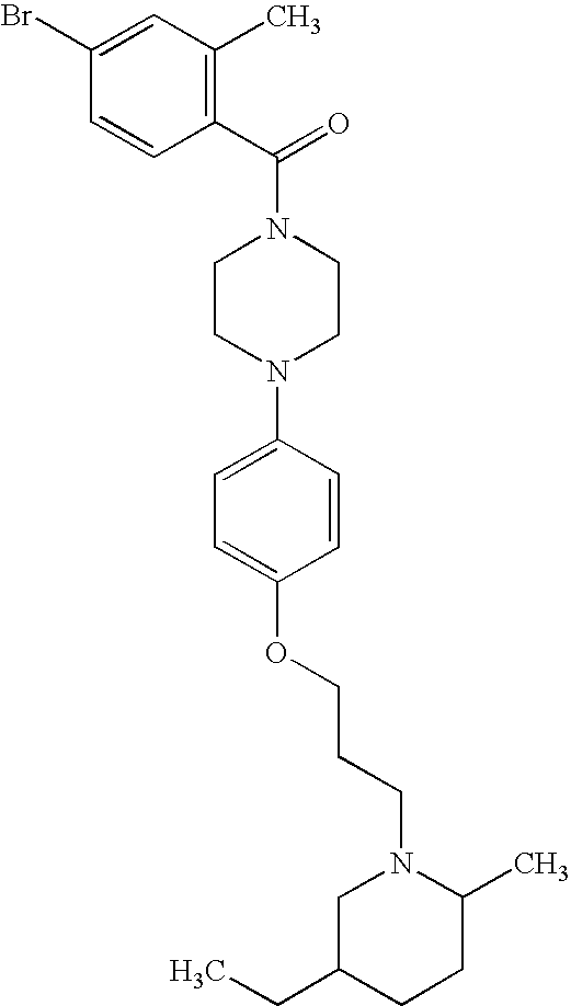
C1=CC(C(N2CCN(C3=CC=C(OCCCN4CC(CC)CCC4C)C=C3)CC2)=O)=C(C)C=C1Br
